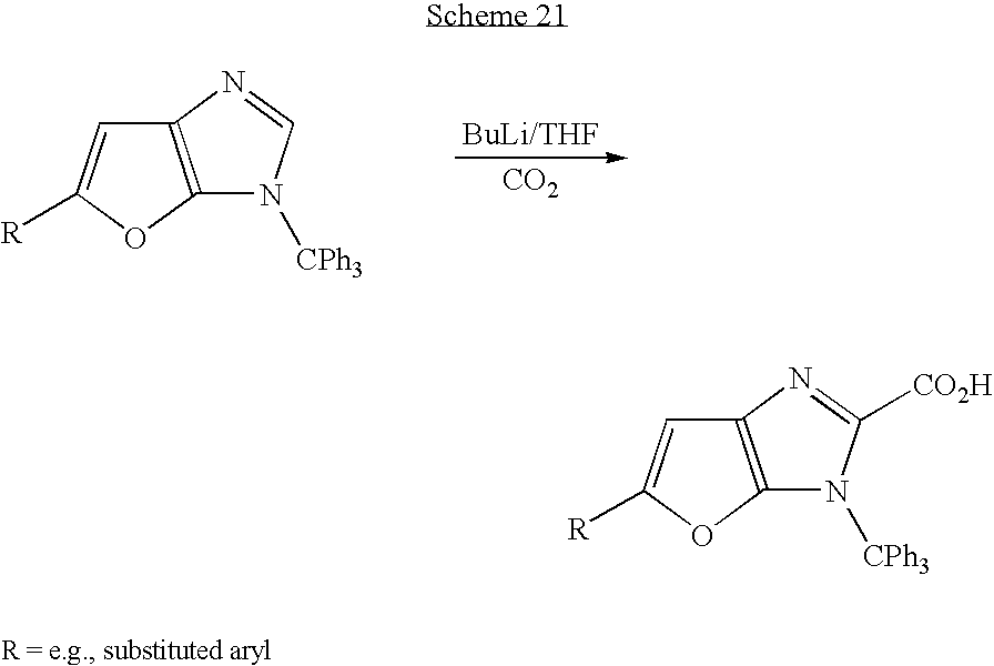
[CO2].C12=C(OC([R])=C1)N([CPh3])C=N2.C12=C(OC([R])=C1)N([CPh3])C([CO2H])=N2
